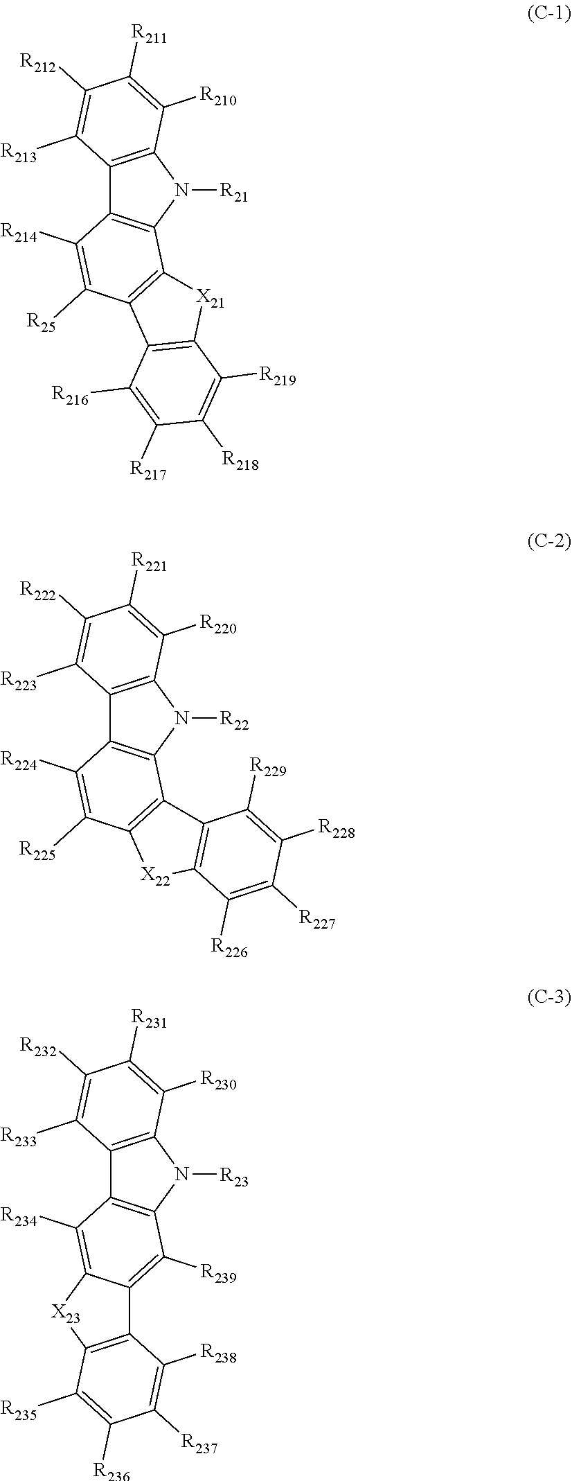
C12=C(N([R21])C3=C1C([R214])=C([R25])C1=C3[X21]C3=C1C([R216])=C([R217])C([R218])=C3[R219])C([R210])=C([R211])C([R212])=C2[R213].C12=C(N([R22])C3=C1C([R224])=C([R225])C1=C3C3=C([X22]1)C([R226])=C([R227])C([R228])=C3[R229])C([R220])=C([R221])C([R222])=C2[R223].C12=C(N([R23])C3=C1C([R234])=C1C(=C3[R239])C3=C([X23]1)C([R235])=C([R236])C([R237])=C3[R238])C([R230])=C([R231])C([R232])=C2[R233]
